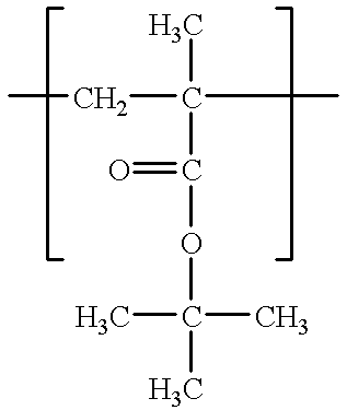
C(C(CC)(C)C(=O)OC(C)(C)C)C
